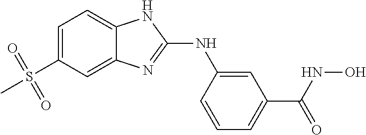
C1=C(S(C)(=O)=O)C=C2C(=C1)NC(NC1=CC(C(NO)=O)=CC=C1)=N2
